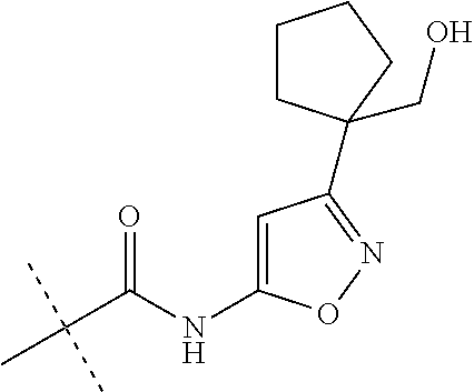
C(C(C)(C)C)(=O)NC1=CC(C2(CO)CCCC2)=NO1
